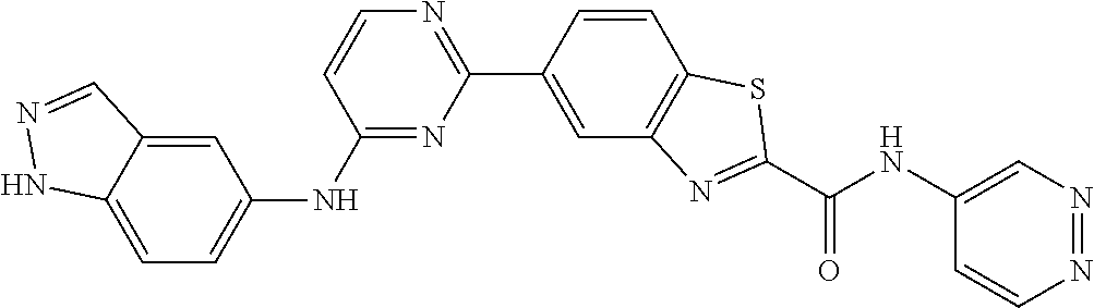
C1=C2C(=CC(NC3=NC(C4=CC5=C(C=C4)SC(C(NC4=CN=NC=C4)=O)=N5)=NC=C3)=C1)C=NN2
